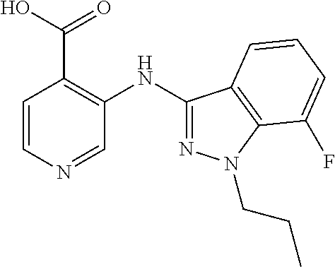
C1=CN=CC(NC2=NN(CCC)C3=C2C=CC=C3F)=C1C(O)=O
